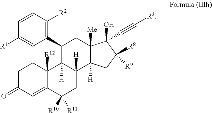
C1C(=O)C=C2C([R12])(C1)C1([H])C([H])(CC2([R10])[R11])C2([H])C([Me])(CC1C1=C([R2])C=CC([R1])=C1)C(C#C[R3])(O)C([R9])([R8])C2
